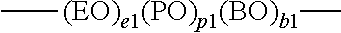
C[(EO)e1(PO)p1(BO)b1]C
